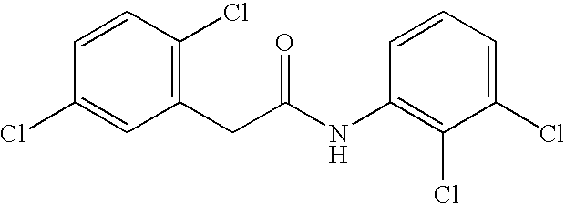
C1(CC(NC2=C(Cl)C(Cl)=CC=C2)=O)=C(Cl)C=CC(Cl)=C1
